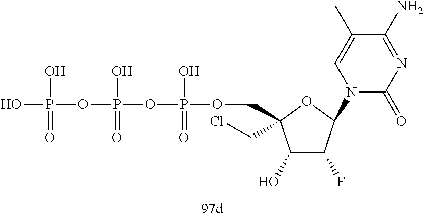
O(P(O)(=O)OCC1(CCl)C(O)C(F)C(N2C(=O)N=C(N)C(C)=C2)O1)P(OP(O)(O)=O)(O)=O
